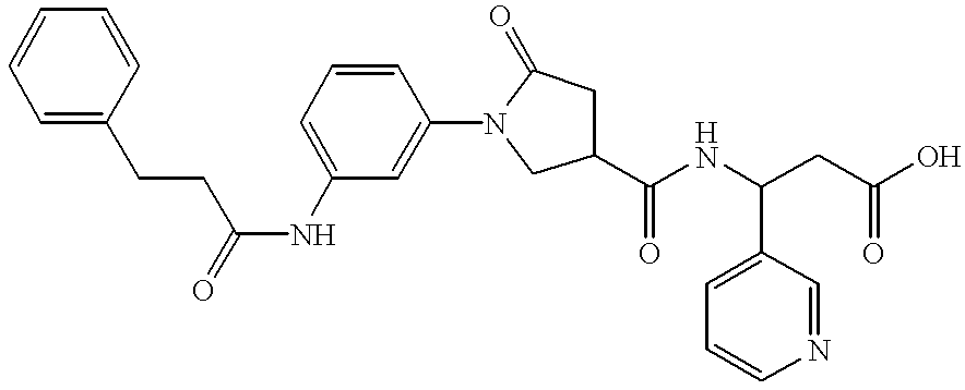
N(C1=CC=CC(N2CC(C(NC(CC(O)=O)C3=CC=CN=C3)=O)CC2=O)=C1)C(=O)CCC1=CC=CC=C1
